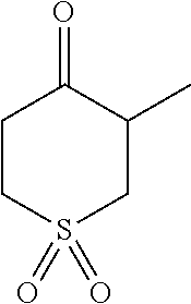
C1CS(=O)(=O)CC(C)C1=O
